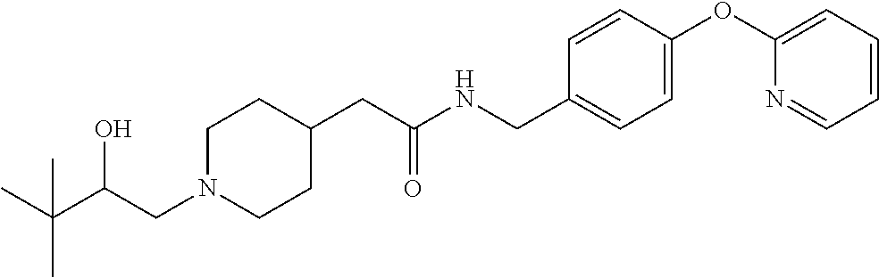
C(C(CN1CCC(CC(NCC2=CC=C(OC3=CC=CC=N3)C=C2)=O)CC1)O)(C)(C)C
